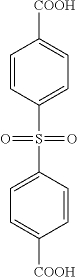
C1=CC(S(=O)(=O)C2=CC=C([COOH])C=C2)=CC=C1[COOH]
